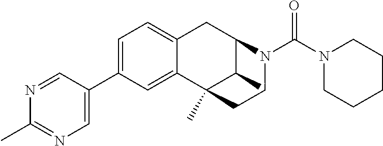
C12=CC(C3=CN=C(C)N=C3)=CC=C1CC1C(C)C2(C)CCN1C(N1CCCCC1)=O
